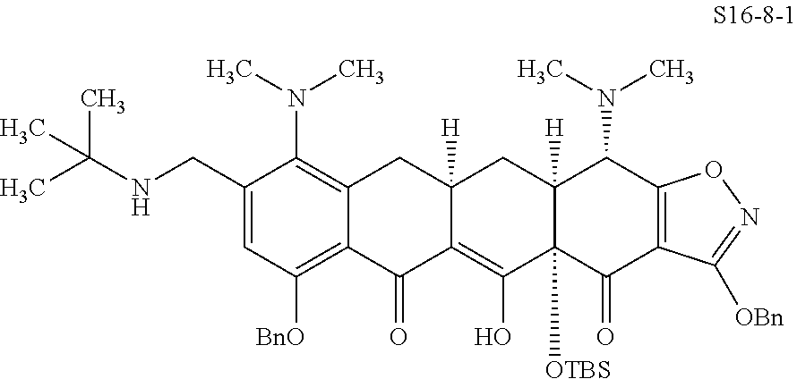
C1(CNC(C)(C)C)=CC([BnO])=C2C(=C1N(C)C)CC1([H])C(=C(O)C3([OTBS])C([H])(C1)C(N(C)C)C1=C(C3=O)C([OBn])=NO1)C2=O
